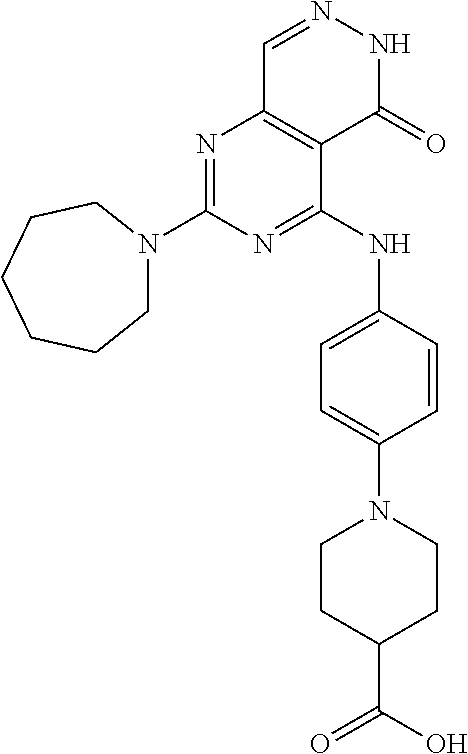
C1N(C2=NC3=C(C(NC4=CC=C(N5CCC(C(=O)O)CC5)C=C4)=N2)C(=O)NN=C3)CCCCC1
